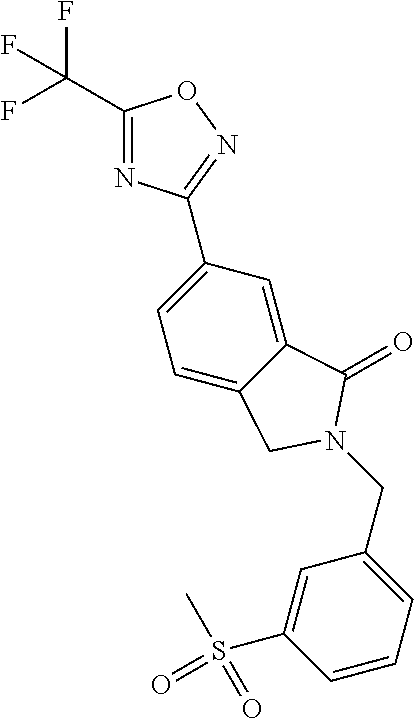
C1(C(F)(F)F)=NC(C2=CC=C3C(=C2)C(=O)N(CC2=CC=CC(S(=O)(C)=O)=C2)C3)=NO1
